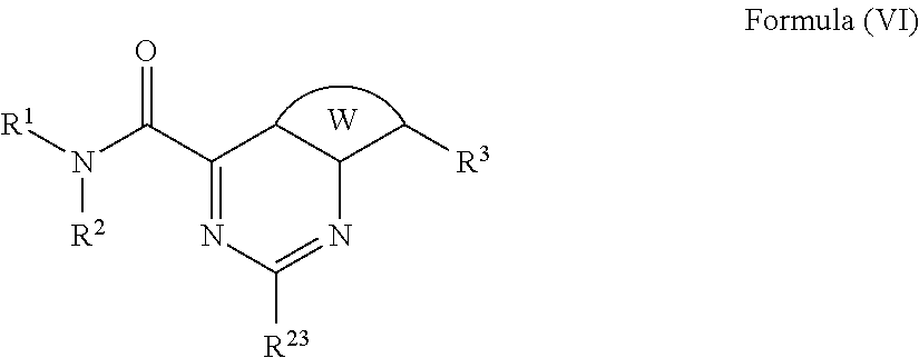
N([R2])([R1])C(C1=NC([R23])=NC(C[R3])C1)=O.[W]
